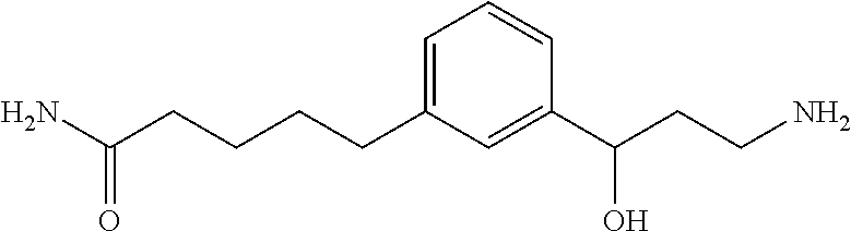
C1=C(CCCCC(N)=O)C=C(C(CCN)O)C=C1
